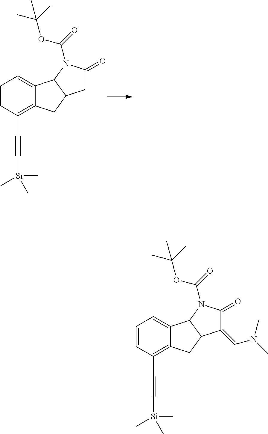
C1=CC(C#C[Si](C)(C)C)=C2C(=C1)C1C(C2)CC(=O)N1C(=O)OC(C)(C)C.C1=CC(C#C[Si](C)(C)C)=C2C(=C1)C1C(C2)C(=CN(C)C)C(=O)N1C(=O)OC(C)(C)C
